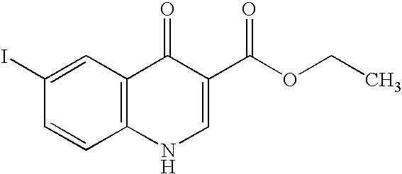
C1(I)=CC2=C(C=C1)NC=C(C(OCC)=O)C2=O
